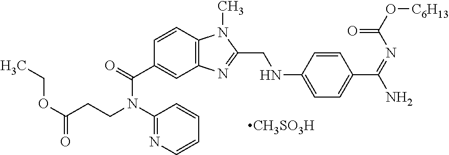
C1(N(CCC(OCC)=O)C(C2=CC3=C(C=C2)N(C)C(CNC2=CC=C(C(=NC(=O)O[C6H13])N)C=C2)=N3)=O)=NC=CC=C1.[CH3SO3H]
